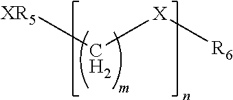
C([X][R6])[XR5]
